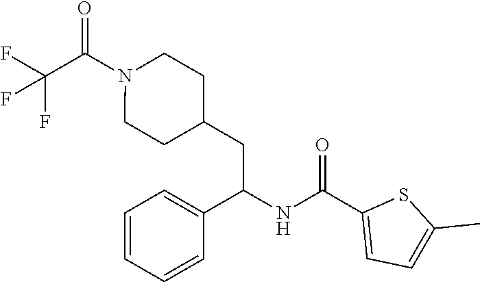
FC(C(N1CCC(CC(NC(C2=CC=C(C)S2)=O)C2=CC=CC=C2)CC1)=O)(F)F
